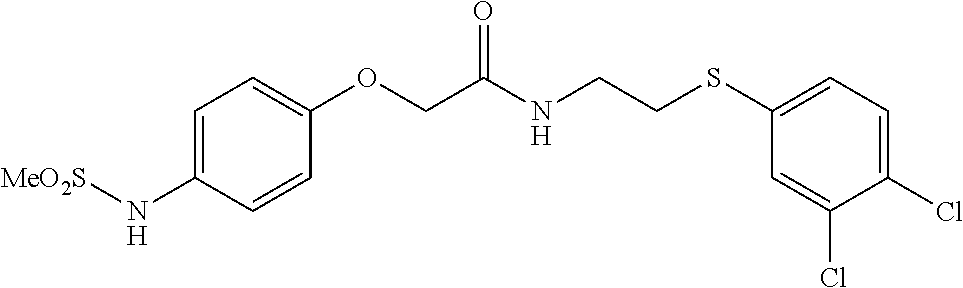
C1=C(N[MeO2S])C=CC(OCC(NCCSC2=CC=C(Cl)C(Cl)=C2)=O)=C1
